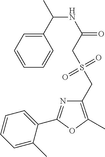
C1=C(C)C(C2=NC(CS(=O)(=O)CC(=O)NC(C3=CC=CC=C3)C)=C(C)O2)=CC=C1
